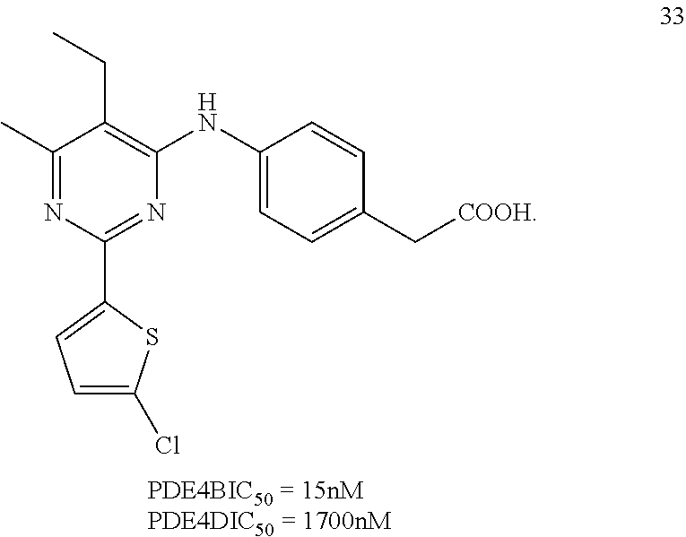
C1(C)=NC(C2=CC=C(Cl)S2)=NC(NC2=CC=C(C[COOH])C=C2)=C1CC
